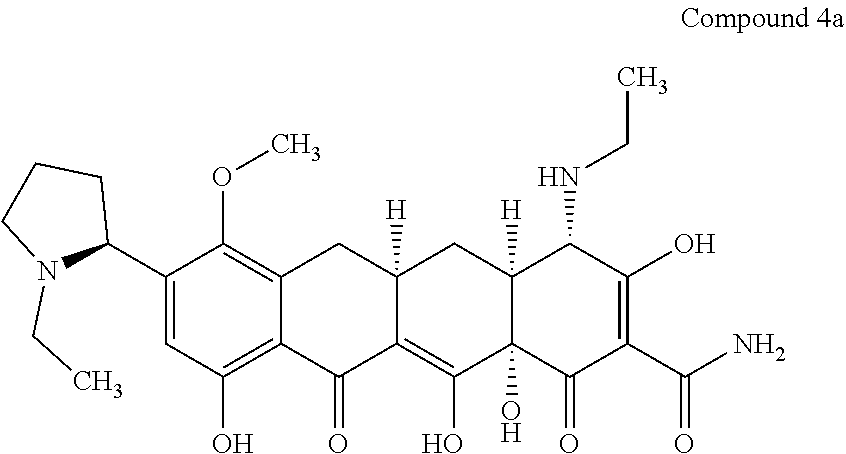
C1=C(C2CCCN2CC)C(OC)=C2C(=C1O)C(=O)C1=C(O)C3(O)C([H])(CC1([H])C2)C(NCC)C(O)=C(C(N)=O)C3=O
